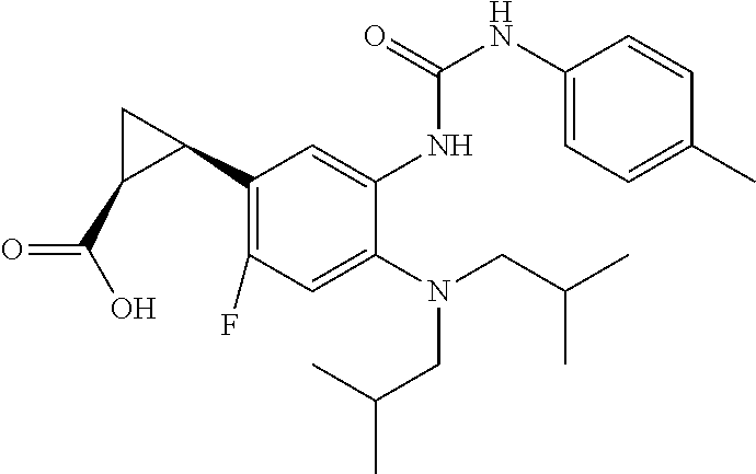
C1(C2CC2C(O)=O)=C(F)C=C(N(CC(C)C)CC(C)C)C(NC(NC2=CC=C(C)C=C2)=O)=C1
